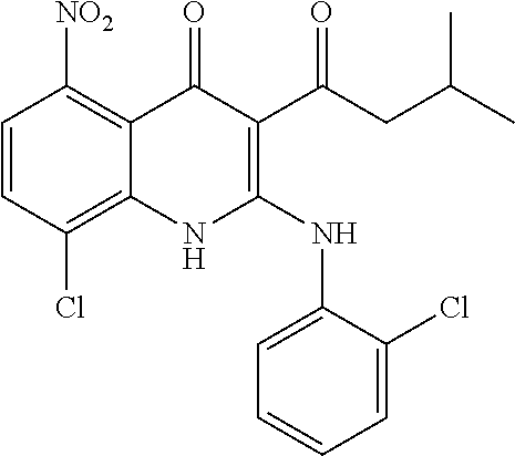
C1=CC(Cl)=C2C(=C1[NO2])C(=O)C(C(CC(C)C)=O)=C(NC1=CC=CC=C1Cl)N2
